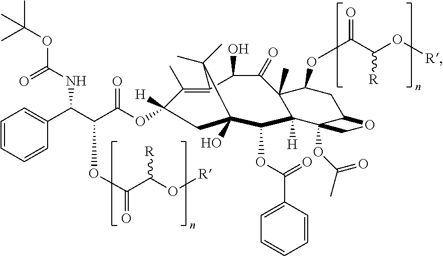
C1(C)=C2C(O)C(=O)C3(C)C(OC(=O)C(O[R])[R])CC4C(OC(C)=O)(C3([H])C(OC(=O)C3=CC=CC=C3)C(O)(CC1([H])OC(C(C(C1=CC=CC=C1)NC(OC(C)(C)C)=O)OC(=O)C(O[R])[R])=O)C2(C)C)CO4
